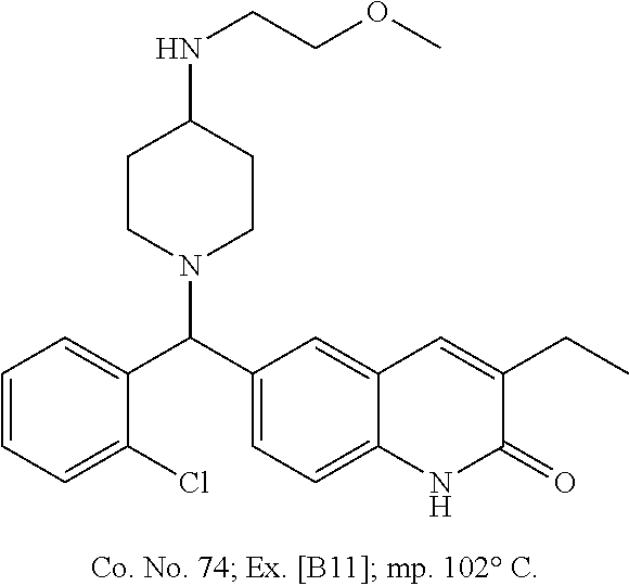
C1=CC=C(Cl)C(C(C2=CC=C3C(=C2)C=C(CC)C(=O)N3)N2CCC(NCCOC)CC2)=C1
